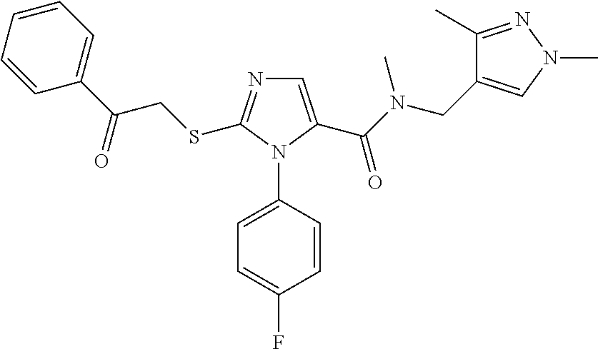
C1=C(C(N(CC2=CN(C)N=C2C)C)=O)N(C2=CC=C(F)C=C2)C(SCC(C2=CC=CC=C2)=O)=N1
